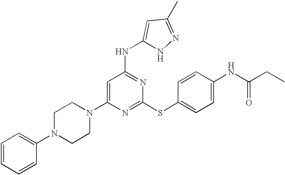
N1(C2=CC(NC3=CC(C)=NN3)=NC(SC3=CC=C(NC(=O)CC)C=C3)=N2)CCN(C2=CC=CC=C2)CC1
